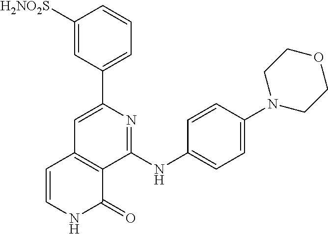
C1(C2=CC=CC([H2NO2S])=C2)=CC2=C(C(NC3=CC=C(N4CCOCC4)C=C3)=N1)C(=O)NC=C2
